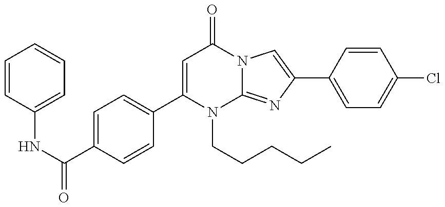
C1(C(NC2=CC=CC=C2)=O)=CC=C(C2=CC(=O)N3C(=NC(C4=CC=C(Cl)C=C4)=C3)N2CCCCC)C=C1
